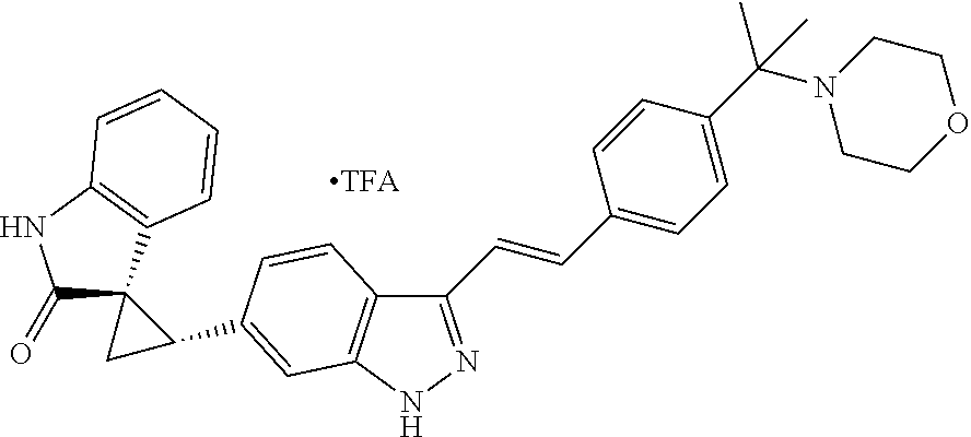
C1(C=CC2=CC=C(C(N3CCOCC3)(C)C)C=C2)=NNC2=C1C=CC(C1C3(C(=O)NC4=C3C=CC=C4)C1)=C2
